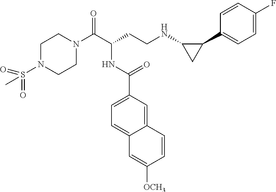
C1N(S(=O)(C)=O)CCN(C(C(CCNC2CC2C2=CC=C(F)C=C2)NC(C2=CC=C3C(=C2)C=CC([OCH3])=C3)=O)=O)C1
